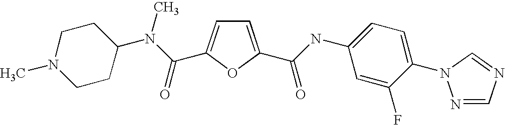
C1=C(C(=O)NC2=CC=C(N3N=CN=C3)C(F)=C2)OC(C(N(C2CCN(C)CC2)C)=O)=C1
